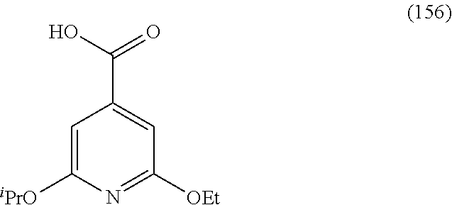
C1=C([iPrO])N=C([OEt])C=C1C(O)=O
